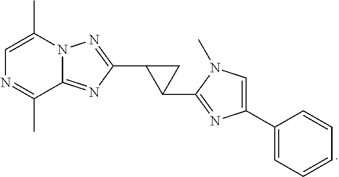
C1=C(C)N2C(=NC(C3C(C4=NC(C5=CC=CC=C5)=CN4C)C3)=N2)C(C)=N1
